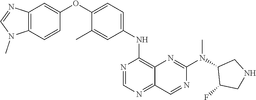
C12=C(C=CC(OC3=CC=C(NC4=C5C(=NC=N4)C=NC(N(C4C(F)CNC4)C)=N5)C=C3C)=C1)N(C)C=N2
